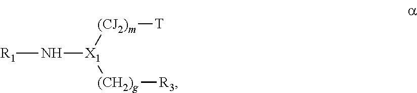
[(CJ2)m]([X1]([(CH2)g][R3])N[R1])[T]
